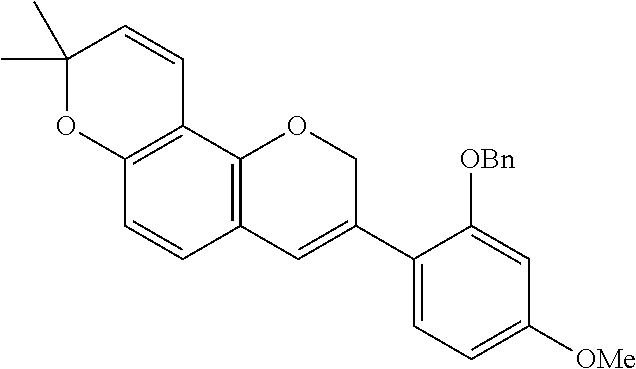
C1(C)(C)OC2=C(C=C1)C1=C(C=C2)C=C(C2=CC=C([OMe])C=C2[OBn])CO1
